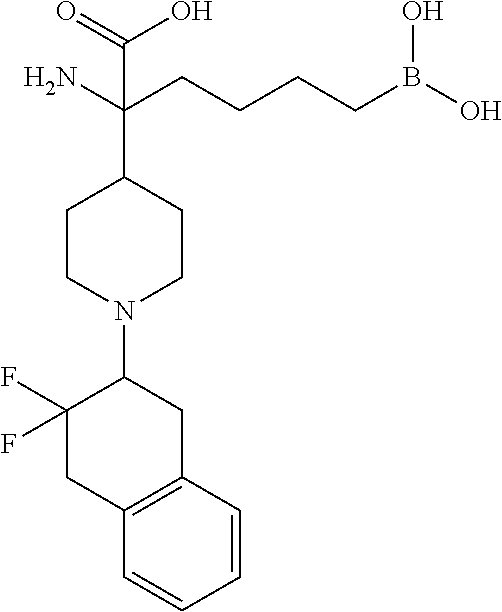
NC(CCCCB(O)O)(C1CCN(C2C(F)(F)CC3=C(C2)C=CC=C3)CC1)C(=O)O
